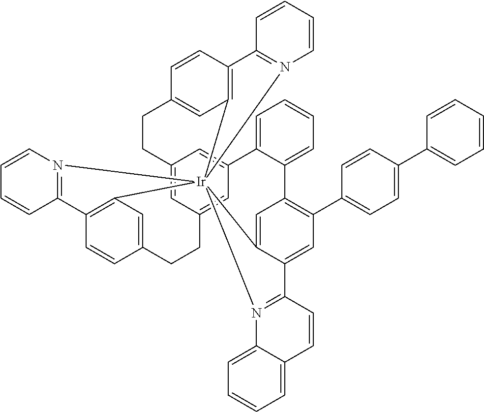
C12=CC3=CC(=C1)C1=CC=CC=C1C1=C(C4=CC=C(C5=CC=CC=C5)C=C4)C=C4C(=C1)[Ir]15(C6=C(C=CC(=C6)CC3)C3=N1C=CC=C3)(C1=C(C=CC(=C1)CC2)C1=N5C=CC=C1)N1=C4C=CC2=CC=CC=C12
